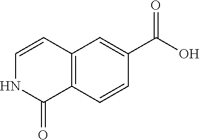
C12=C(C=CC(C(O)=O)=C1)C(=O)NC=C2
